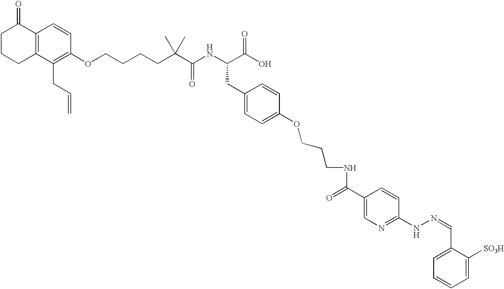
C12=C(C(CC=C)=C(OCCCCC(C(NC(C(O)=O)CC3=CC=C(OCCCNC(C4=CN=C(NN=CC5=CC=CC=C5[SO3H])C=C4)=O)C=C3)=O)(C)C)C=C1)CCCC2=O
